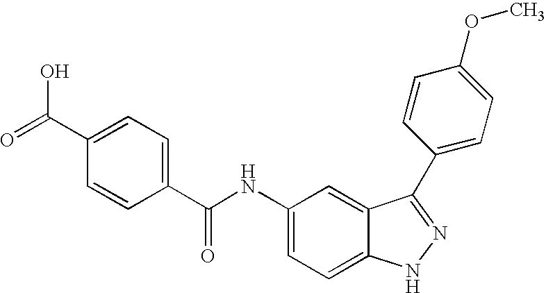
N(C1=CC=C2C(=C1)C(C1=CC=C(OC)C=C1)=NN2)C(=O)C1=CC=C(C(=O)O)C=C1
